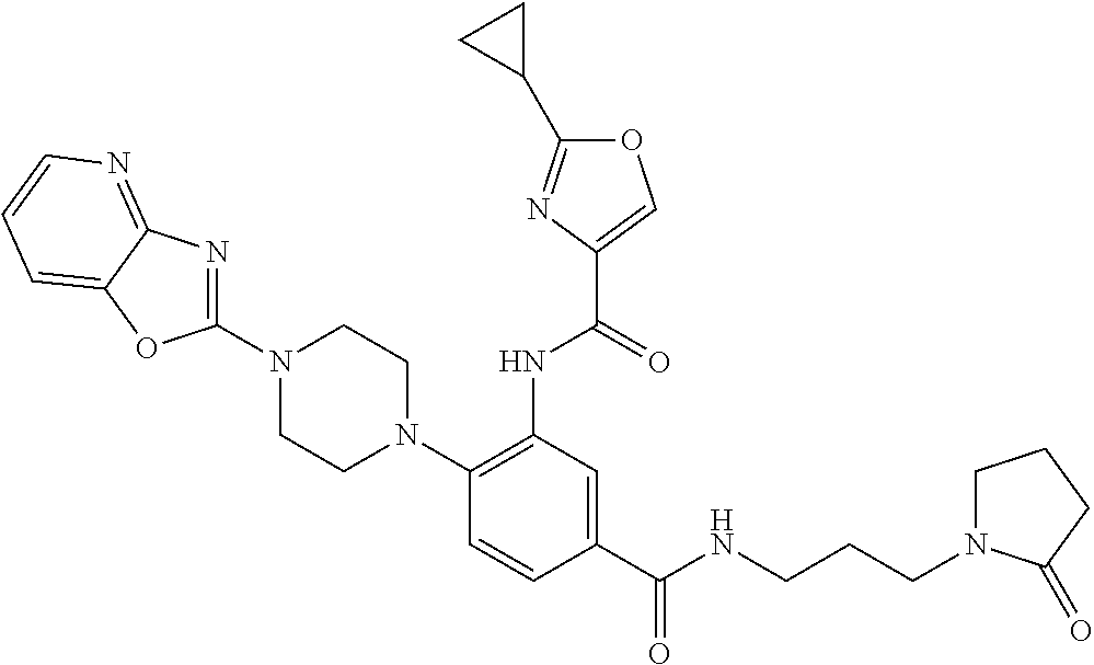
C1(N2CCN(C3=C(NC(=O)C4=COC(C5CC5)=N4)C=C(C(NCCCN4CCCC4=O)=O)C=C3)CC2)=NC2=NC=CC=C2O1
